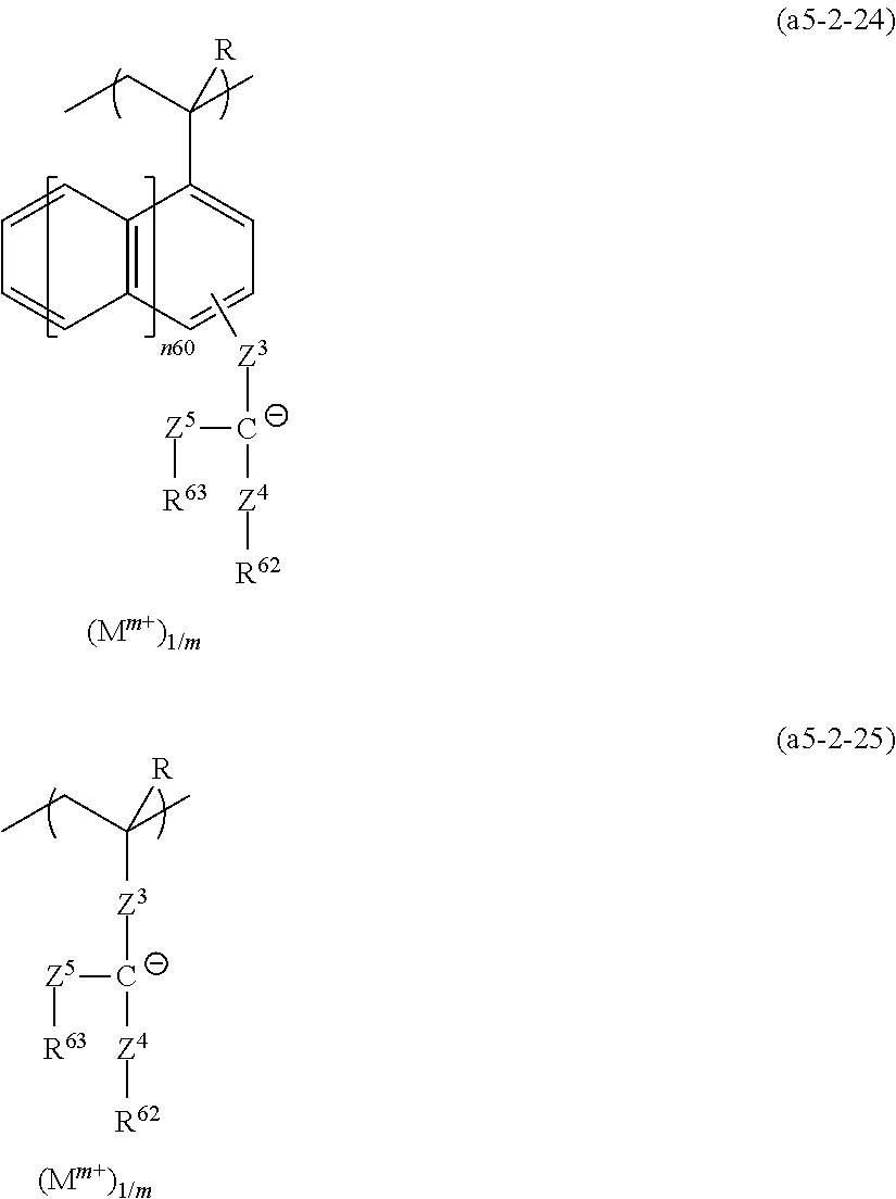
C12=C(C=CC=C1C(C)(CC)[R])C=CC=C2.[Z3]([C-]([Z5][R63])[Z4][R62])C.[Z3]([C-]([Z5][R63])[Z4][R62])C(CC)(C)[R]
